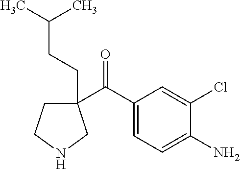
C1(C(C2=CC=C(N)C(Cl)=C2)=O)(CCC(C)C)CCNC1
